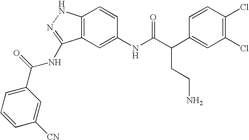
C12=C(C=C(NC(C(C3=CC(Cl)=C(Cl)C=C3)CCN)=O)C=C1)C(NC(C1=CC=CC([CN])=C1)=O)=NN2
